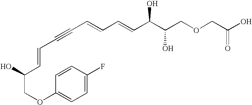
C(COC1=CC=C(F)C=C1)(C=CC#CC=CC=CC(C(COCC(=O)O)O)O)O
